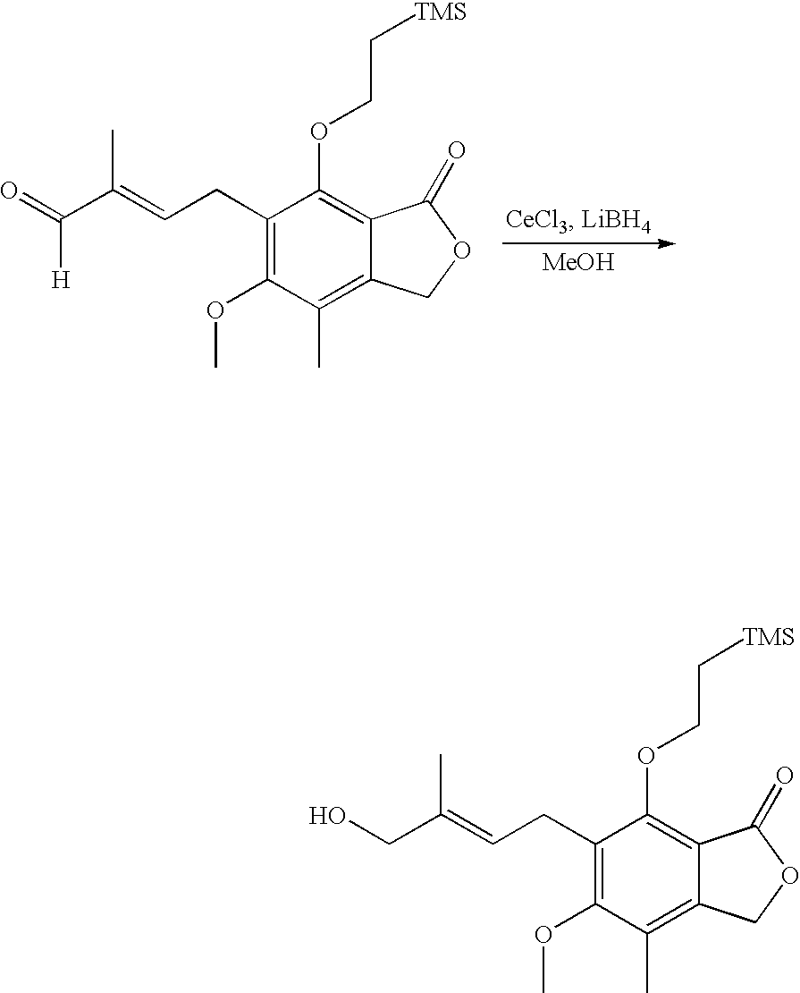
[MeOH].C1(CC=C(C)C([H])=O)=C(OC)C(C)=C2C(=C1OCC[TMS])C(=O)OC2.C1(CC=C(C)CO)=C(OC)C(C)=C2C(=C1OCC[TMS])C(=O)OC2
